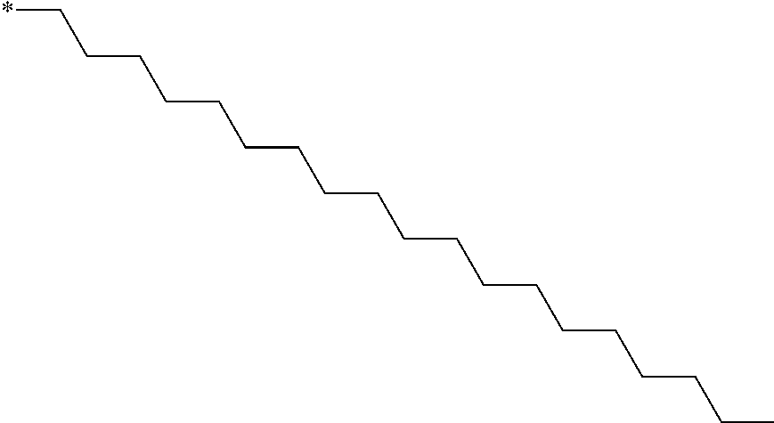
*CCCCCCCCCCCCCCCCCCC
